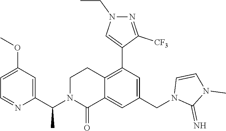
C1(OC)=CC=NC(C(N2C(=O)C3=CC(CN4C(=N)N(C)C=C4)=CC(C4=CN(CC)N=C4[CF3])=C3CC2)C)=C1
